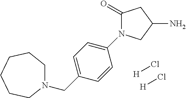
N1(CC2=CC=C(N3C(=O)CC(N)C3)C=C2)CCCCCC1.[H]Cl.[H]Cl
